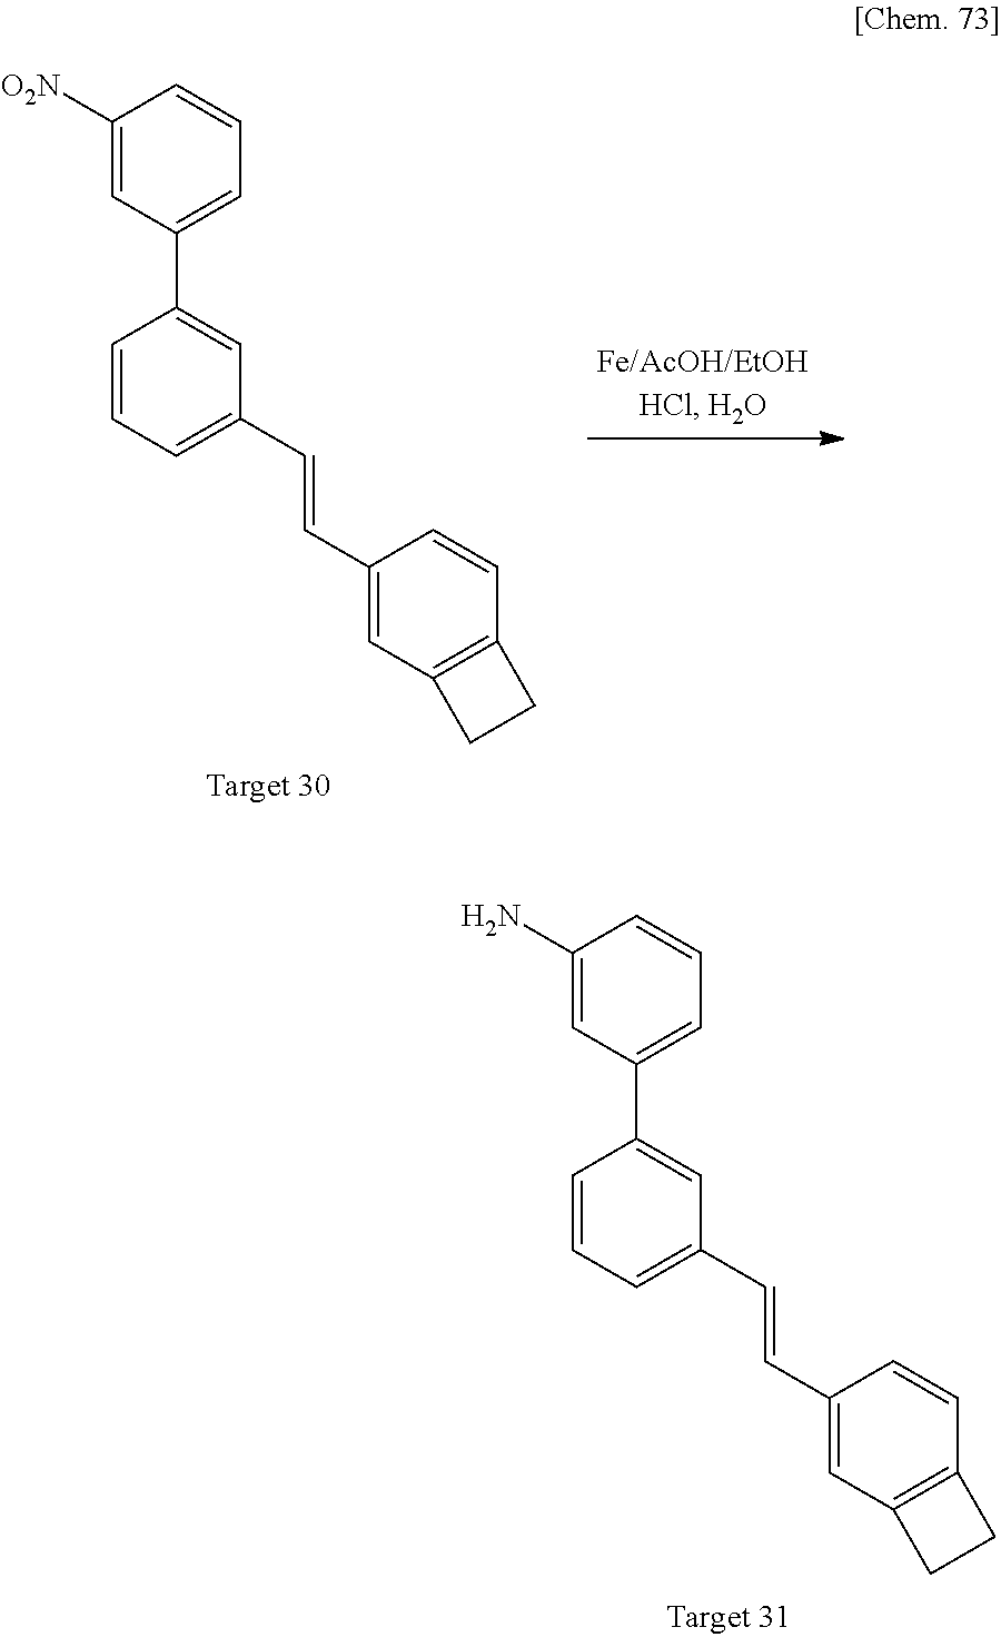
C1([O2N])=CC(C2=CC(C=CC3=CC4=C(C=C3)CC4)=CC=C2)=CC=C1.C1(N)=CC(C2=CC(C=CC3=CC4=C(C=C3)CC4)=CC=C2)=CC=C1
